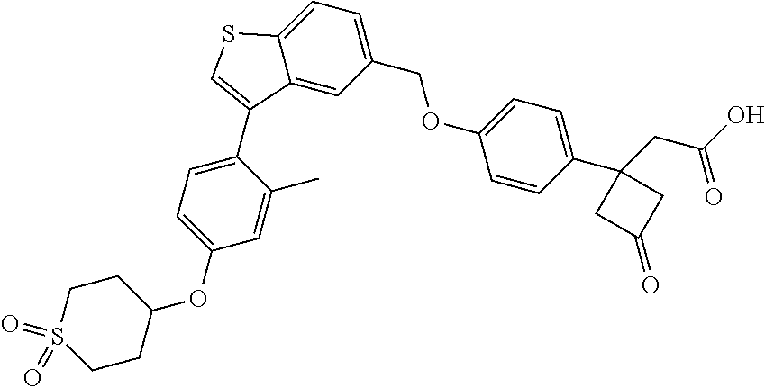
C1(COC2=CC=C(C3(CC(O)=O)CC(=O)C3)C=C2)=CC=C2C(=C1)C(C1=CC=C(OC3CCS(=O)(=O)CC3)C=C1C)=CS2
